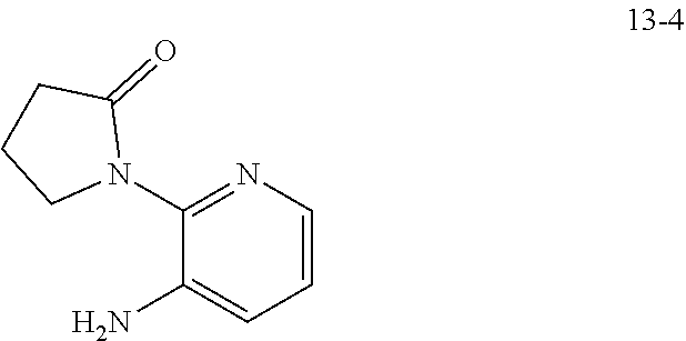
C1(=O)CCCN1C1=NC=CC=C1N
